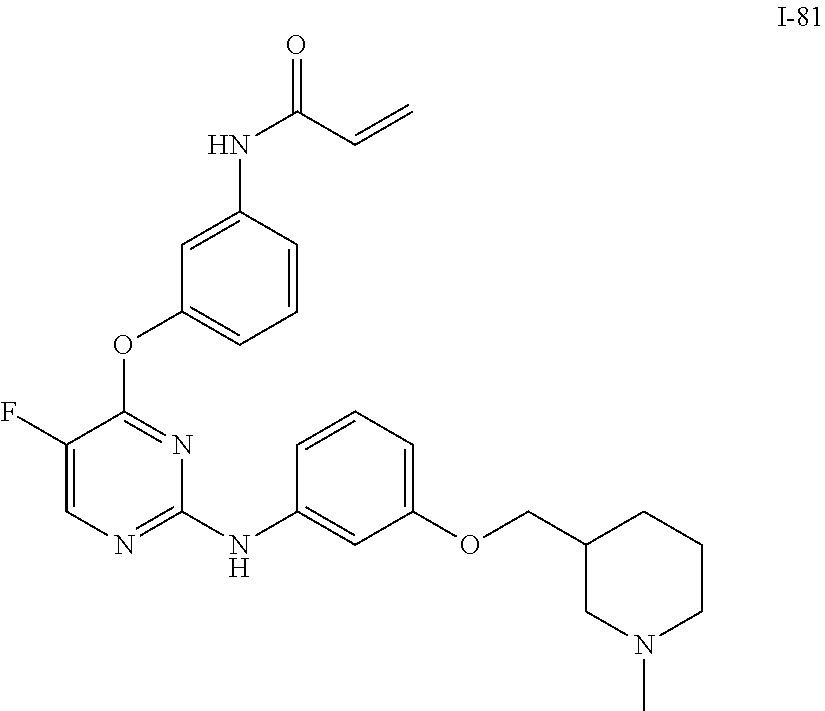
C1(NC(C=C)=O)=CC(OC2=NC(NC3=CC(OCC4CN(C)CCC4)=CC=C3)=NC=C2F)=CC=C1
